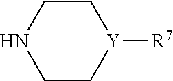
C1C[Y]([R7])CCN1
